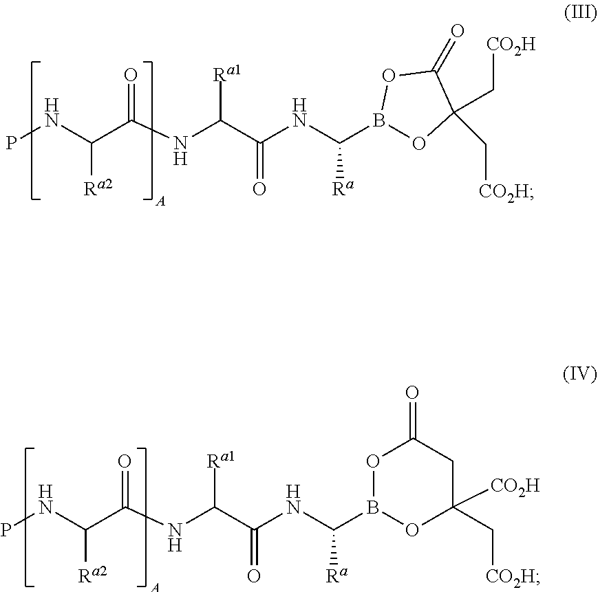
PNC(C(NC(C(NC(B1OC(C[CO2H])(C[CO2H])C(=O)O1)[Ra])=O)[Ra1])=O)[Ra2].PNC(C(NC(C(NC(B1OC([CO2H])(C[CO2H])CC(=O)O1)[Ra])=O)[Ra1])=O)[Ra2]
